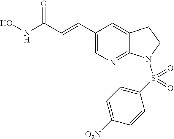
ONC(C=CC1=CN=C2C(=C1)CCN2S(C1=CC=C([O2N])C=C1)(=O)=O)=O
